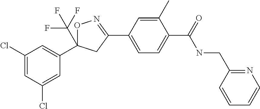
C1(Cl)=CC(Cl)=CC(C2(C(F)(F)F)ON=C(C3=CC=C(C(NCC4=NC=CC=C4)=O)C(C)=C3)C2)=C1
